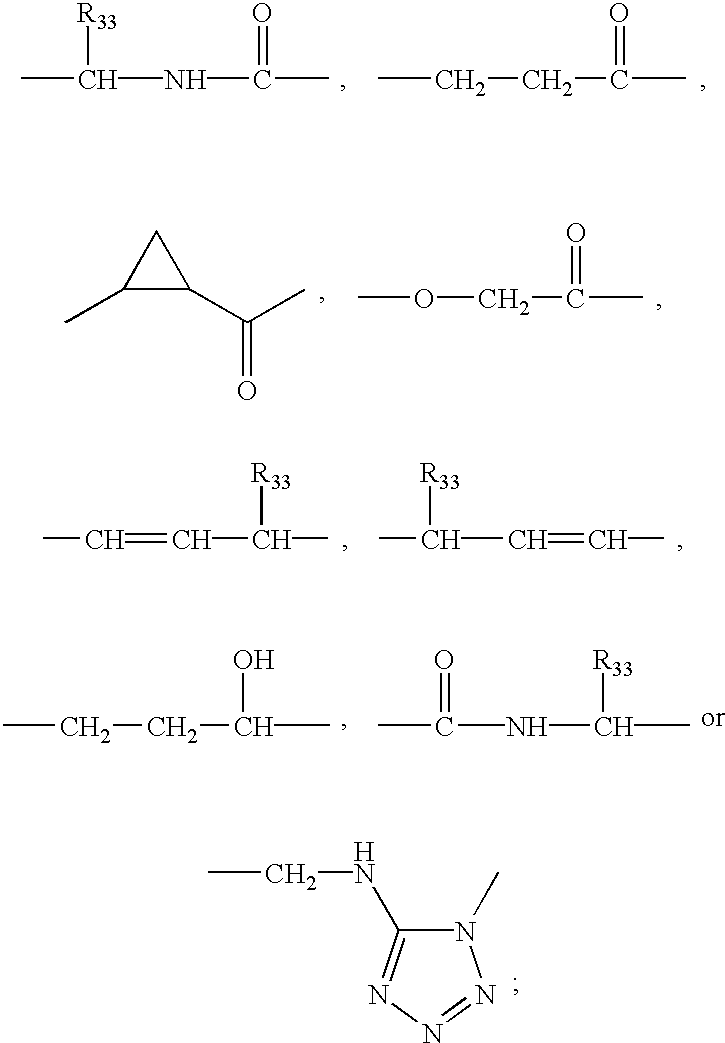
CC(NC(C)=O)[R33].CCCC(C)=O.C1C(C)C1C(C)=O.COCC(C)=O.CC=CC(C)[R33].CC(C=CC)[R33].CCCC(C)O.CC(NC(C)[R33])=O.N1(C)C(NCC)=NN=N1
